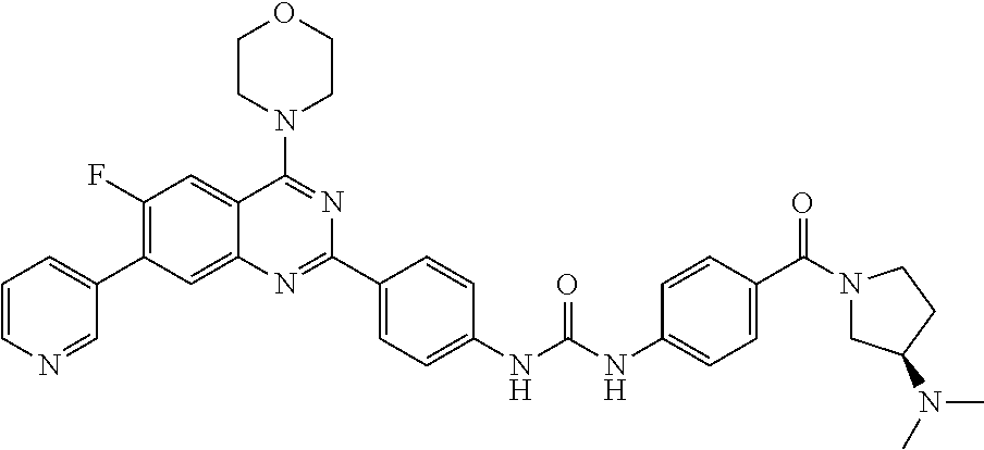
C1(F)=C(C2=CC=CN=C2)C=C2C(=C1)C(N1CCOCC1)=NC(C1=CC=C(NC(NC3=CC=C(C(N4CC(N(C)C)CC4)=O)C=C3)=O)C=C1)=N2
